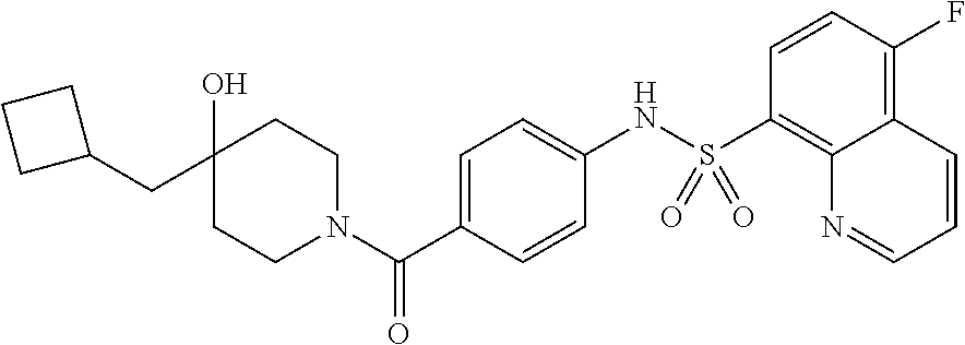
C(C1(O)CCN(C(C2=CC=C(NS(C3=C4C(=C(F)C=C3)C=CC=N4)(=O)=O)C=C2)=O)CC1)C1CCC1
